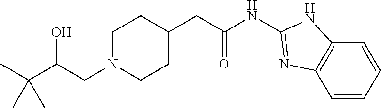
C1N(CC(C(C)(C)C)O)CCC(CC(NC2=NC3=C(C=CC=C3)N2)=O)C1
